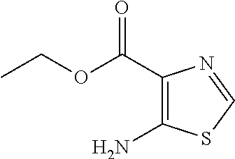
C1(C(OCC)=O)=C(N)SC=N1
